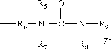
C[R6][N+](C(N([R9])[R8])=O)([R5])[R7]
